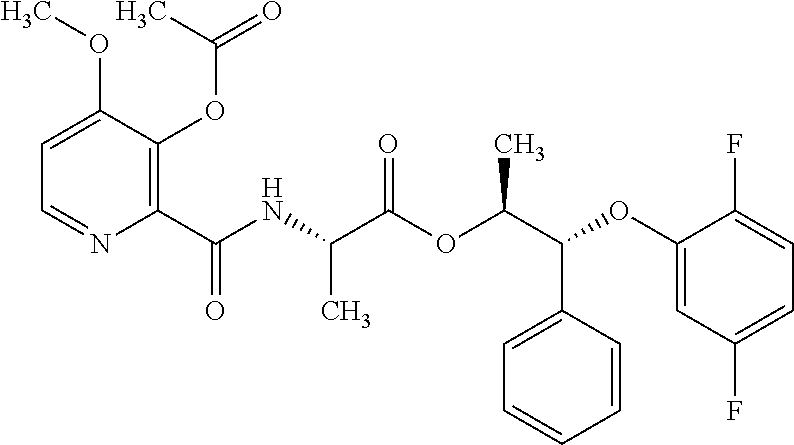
C1=C(OC)C(OC(=O)C)=C(C(NC(C(OC(C(OC2=CC(F)=CC=C2F)C2=CC=CC=C2)C)=O)C)=O)N=C1
